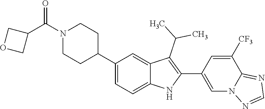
N1(C(C2COC2)=O)CCC(C2=CC=C3C(=C2)C(C(C)C)=C(C2=CN4C(=NC=N4)C([CF3])=C2)N3)CC1
